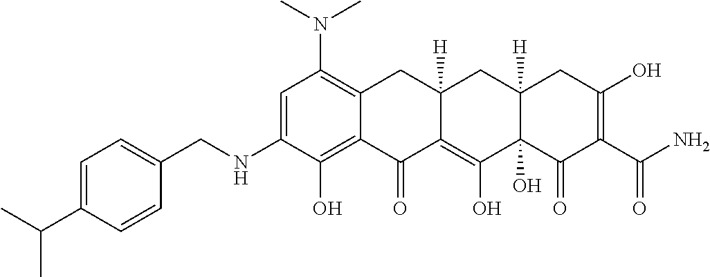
C1=C(NCC2=CC=C(C(C)C)C=C2)C(O)=C2C(=C1N(C)C)CC1([H])C(=C(O)C3(O)C([H])(C1)CC(O)=C(C(N)=O)C3=O)C2=O
